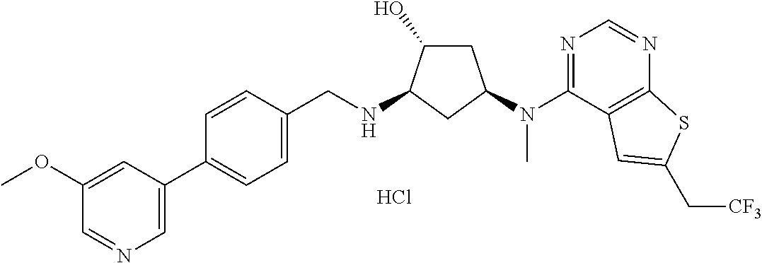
C1=CC(C2=CN=CC(OC)=C2)=CC=C1CNC1C(O)CC(N(C2=NC=NC3=C2C=C(C[CF3])S3)C)C1.Cl
